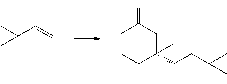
C1CCC(CCC(C)(C)C)(C)CC1=O.CC(C=C)(C)C
